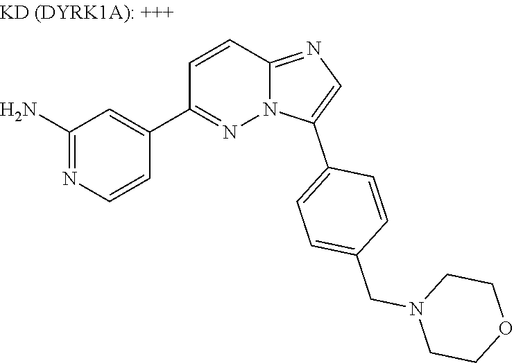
C1(N)=NC=CC(C2=NN3C(=NC=C3C3=CC=C(CN4CCOCC4)C=C3)C=C2)=C1
